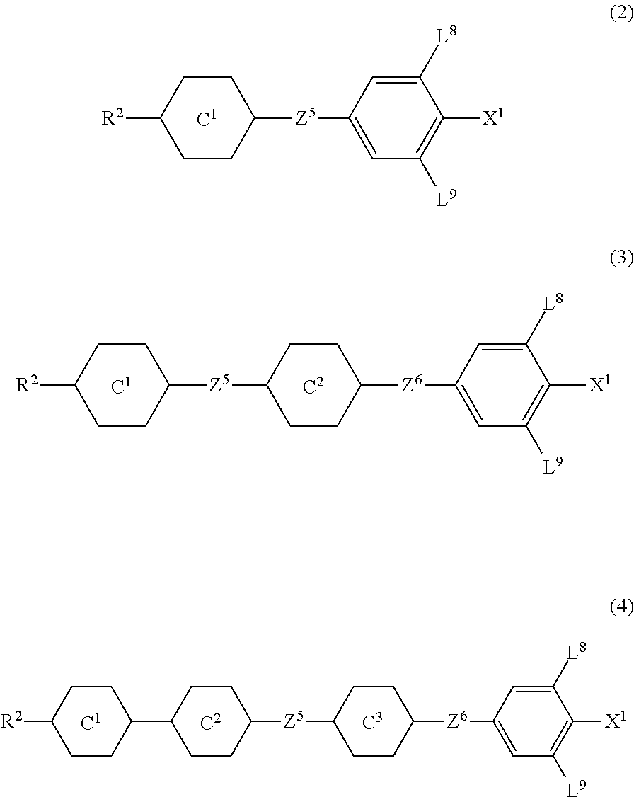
C1CC([Z5]C2=CC([L9])=C([X1])C([L8])=C2)CCC1[R2].C1CC([Z6]C2=CC([L9])=C([X1])C([L8])=C2)CCC1[Z5]C1CCC([R2])CC1.C1CC([Z6]C2=CC([L9])=C([X1])C([L8])=C2)CCC1[Z5]C1CCC(C2CCC([R2])CC2)CC1
